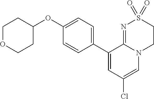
C1(OC2CCOCC2)=CC=C(C2=CC(Cl)=CN3C2=NS(=O)(=O)CC3)C=C1
